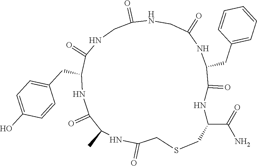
C1C(=O)NCC(=O)NC(CC2=CC=CC=C2)C(=O)NC(C(N)=O)CSCC(=O)NC(C)C(=O)NC(CC2=CC=C(O)C=C2)C(=O)N1
